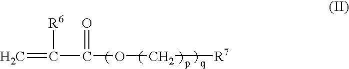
C=C(C(OC[R7])=O)[R6]
